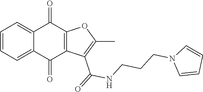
C1=CC=C2C(=C1)C(=O)C1=C(C2=O)C(C(NCCCN2C=CC=C2)=O)=C(C)O1
